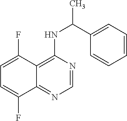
C1=C(F)C2=C(NC(C3=CC=CC=C3)C)N=CN=C2C(F)=C1
